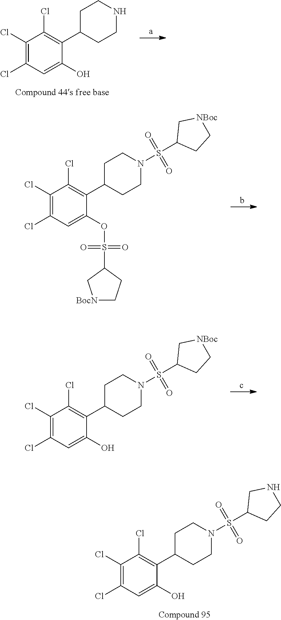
C1(Cl)=C(Cl)C=C(OS(=O)(=O)C2C[BocN]CC2)C(C2CCN(S(=O)(=O)C3CC[NBoc]C3)CC2)=C1Cl.C1(Cl)=C(Cl)C=C(O)C(C2CCN(S(=O)(=O)C3CC[NBoc]C3)CC2)=C1Cl.C1(Cl)=C(Cl)C=C(O)C(C2CCNCC2)=C1Cl.C1(Cl)=C(Cl)C=C(O)C(C2CCN(S(=O)(=O)C3CCNC3)CC2)=C1Cl
